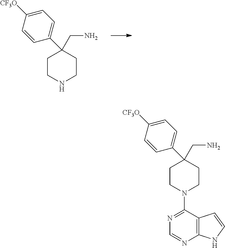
N1CCC(CN)(C2=CC=C([CF3O])C=C2)CC1.C12=C(C(N3CCC(CN)(C4=CC=C([CF3O])C=C4)CC3)=NC=N1)C=CN2
